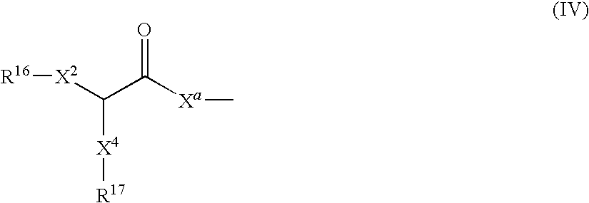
[R16][X2]C(C([Xa]C)=O)[X4][R17]
